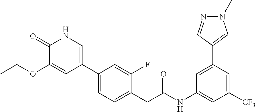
C1(=O)C(OCC)=CC(C2=CC=C(CC(NC3=CC([CF3])=CC(C4=CN(C)N=C4)=C3)=O)C(F)=C2)=CN1
